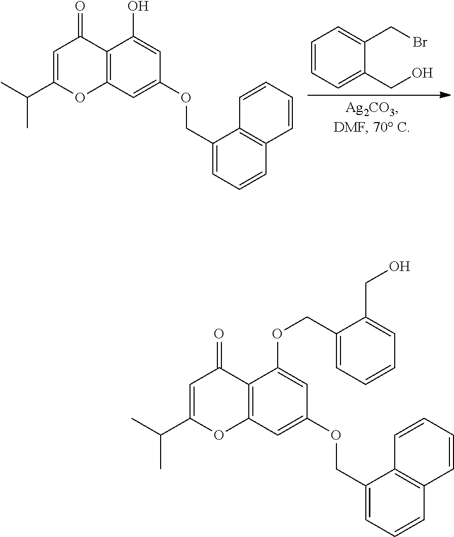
C1=CC=C(CO)C(CBr)=C1.C12=C(C=C(OCC3=CC=CC4=C3C=CC=C4)C=C1O)OC(C(C)C)=CC2=O.C12=C(C=C(OCC3=CC=CC4=C3C=CC=C4)C=C1OCC1=CC=CC=C1CO)OC(C(C)C)=CC2=O
